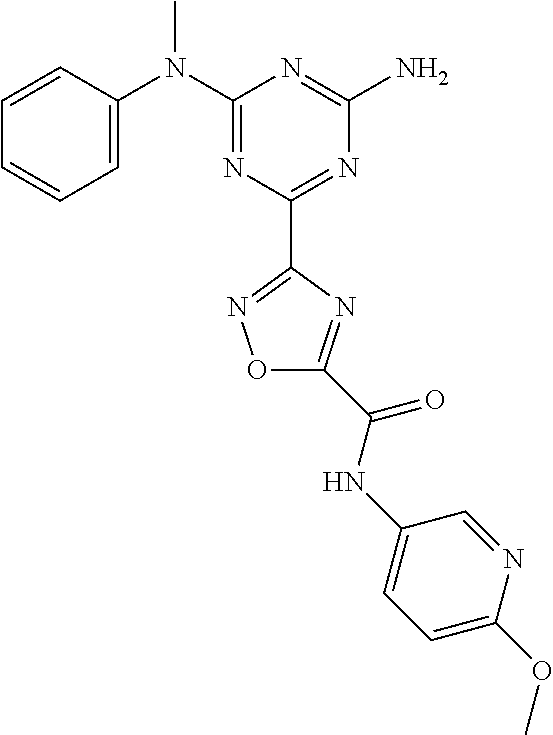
C1=CC(N(C2=NC(C3=NOC(C(=O)NC4=CC=C(OC)N=C4)=N3)=NC(N)=N2)C)=CC=C1
